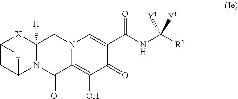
C12CC(N3C([H])([X]1)CN1C(=C(O)C(=O)C(C(NC([R1])([Y1])[Y1])=O)=C1)C3=O)[L]2
